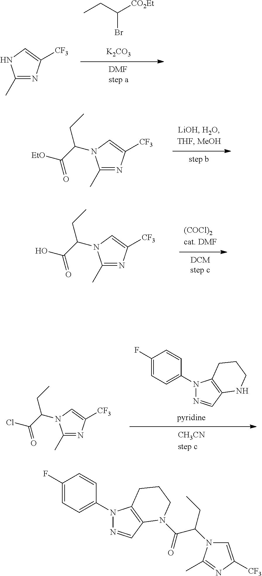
C1(C)=NC([CF3])=CN1C(C([EtO])=O)CC.C1(C)=NC([CF3])=CN1C(C(O)=O)CC.C1(C)=NC([CF3])=CN1.C(C([CO2Et])Br)C.[K2CO3].N1(C2=CC=C(F)C=C2)N=CC2=C1CCCN2.C1(C)=NC([CF3])=CN1C(C(Cl)=O)CC.N1(C2=CC=C(F)C=C2)N=CC2=C1CCCN2C(C(CC)N1C=C([CF3])N=C1C)=O
